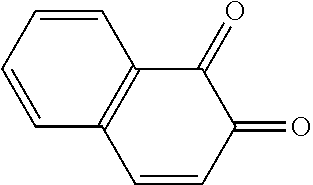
C1=CC=CC2=C1C(=O)C(=O)C=C2
